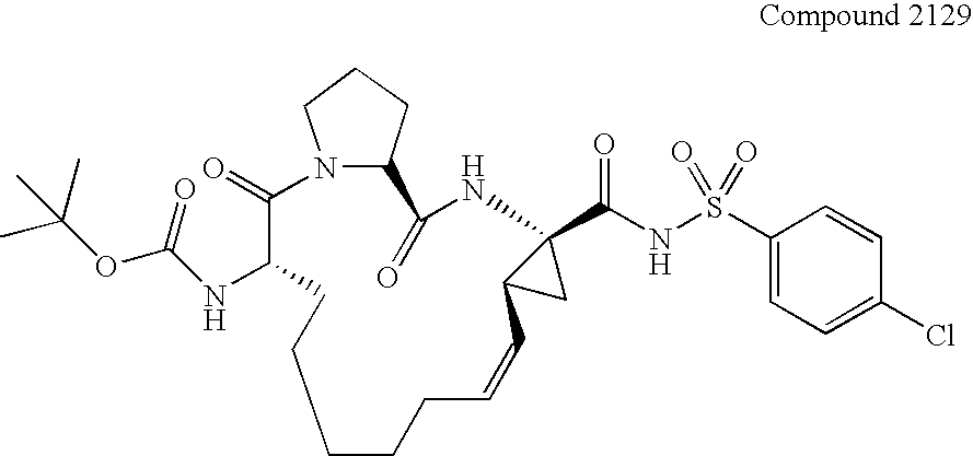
C1CCC=CC2CC2(C(NS(C2=CC=C(Cl)C=C2)(=O)=O)=O)NC(=O)C2CCCN2C(=O)C(NC(OC(C)(C)C)=O)CC1
